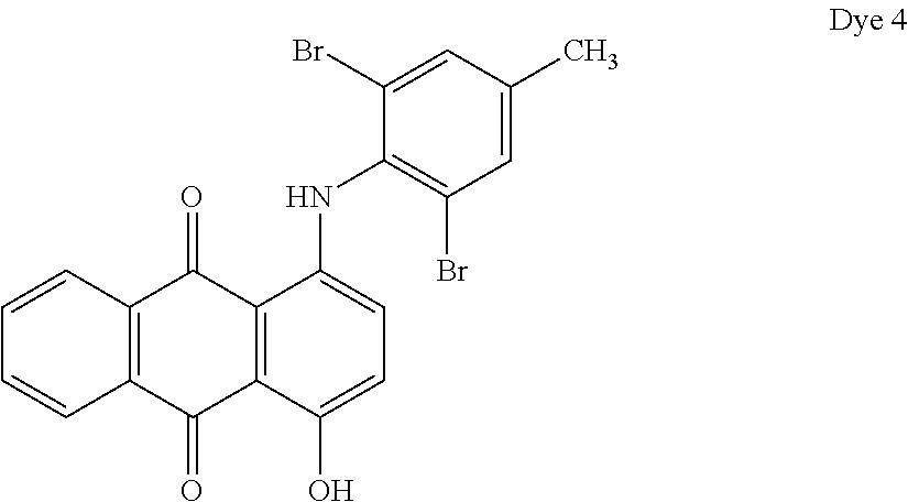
C1=CC2=C(C=C1)C(=O)C1=C(C2=O)C(NC2=C(Br)C=C(C)C=C2Br)=CC=C1O
